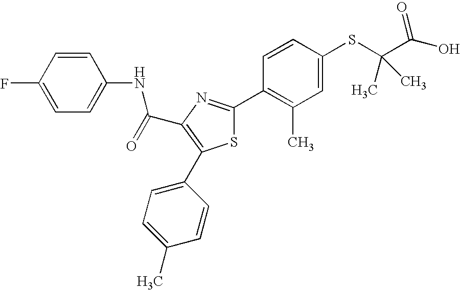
C(C1=C(C2=CC=C(C)C=C2)SC(C2=C(C)C=C(SC(C(O)=O)(C)C)C=C2)=N1)(=O)NC1=CC=C(F)C=C1
